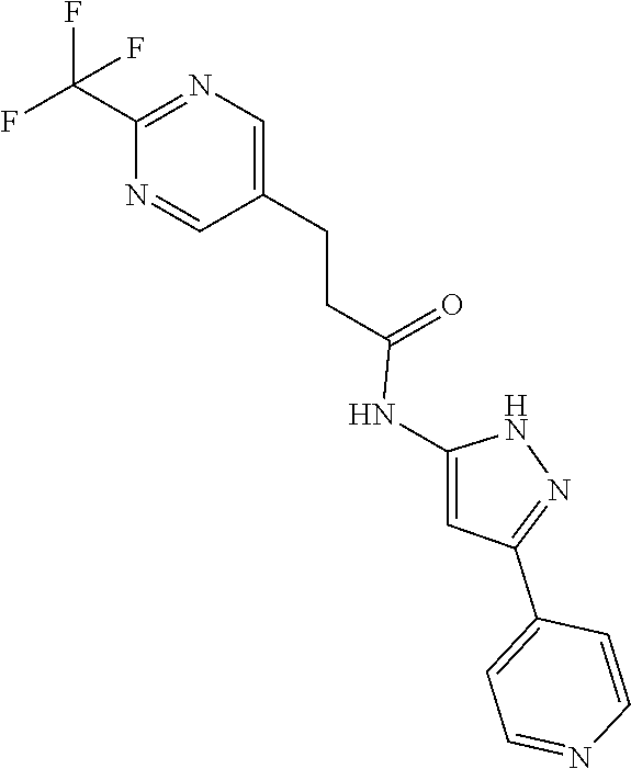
N1C(NC(CCC2=CN=C(C(F)(F)F)N=C2)=O)=CC(C2=CC=NC=C2)=N1
